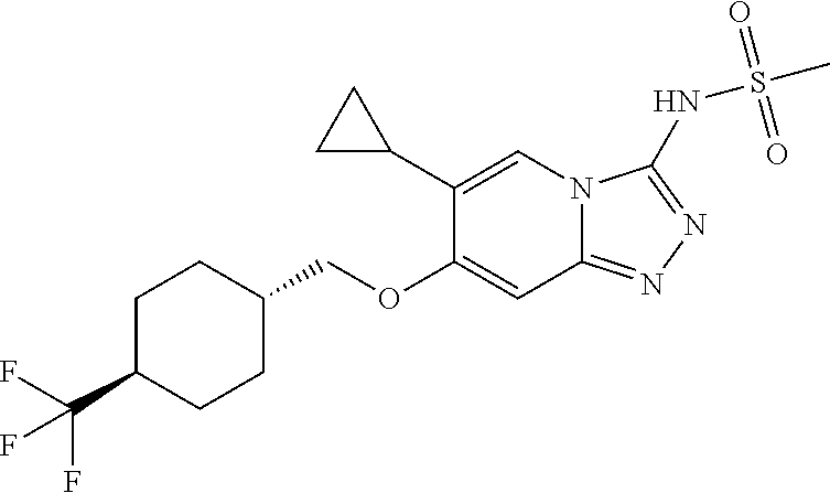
C12=NN=C(NS(C)(=O)=O)N1C=C(C1CC1)C(OCC1CCC(C(F)(F)F)CC1)=C2
